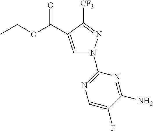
CCOC(=O)C1=CN(C2=NC=C(F)C(N)=N2)N=C1[CF3]
